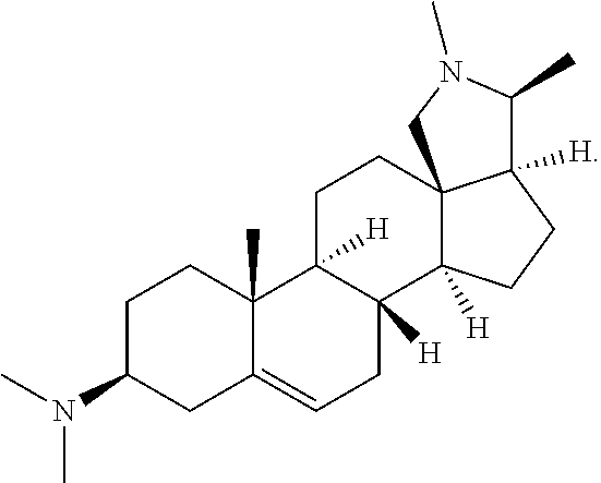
C1(C)N(C)CC23CCC4([H])C5(C)C(=CCC4([H])C2([H])CCC13[H])CC(N(C)C)CC5
